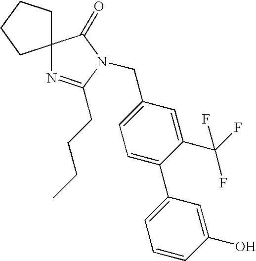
C1=C(CN2C(CCCC)=NC3(C2=O)CCCC3)C=C(C(F)(F)F)C(C2=CC=CC(O)=C2)=C1
